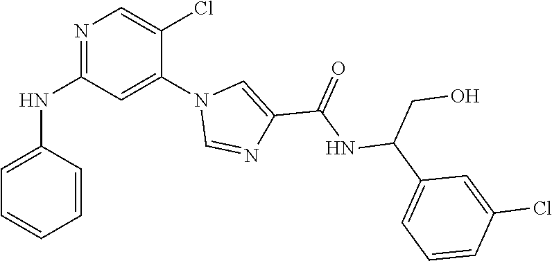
C1=C(Cl)C(N2C=NC(C(NC(C3=CC=CC(Cl)=C3)CO)=O)=C2)=CC(NC2=CC=CC=C2)=N1
